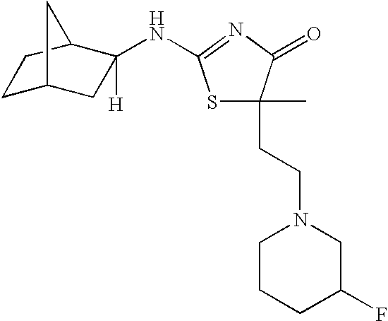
S1C(C)(CCN2CCCC(F)C2)C(=O)N=C1NC1([H])CC2CCC1C2
